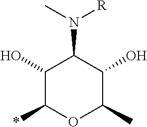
C1(O)C(*)OC(C)C(O)C1N(C)[R]
